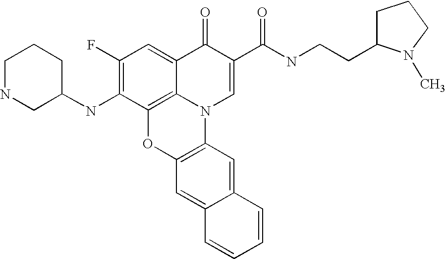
C1(F)=C(NC2CCCNC2)C2=C3C(=C1)C(=O)C(C(NCCC1CCCN1C)=O)=CN3C1=C(O2)C=C2C(=C1)C=CC=C2
